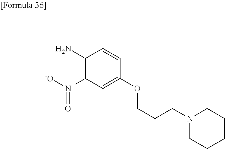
C1(N)=C([N+]([-O])=O)C=C(OCCCN2CCCCC2)C=C1
